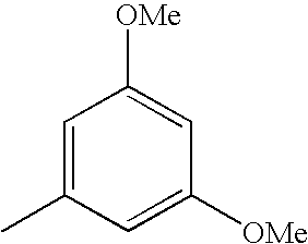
C1=C(C)C=C([OMe])C=C1[OMe]
